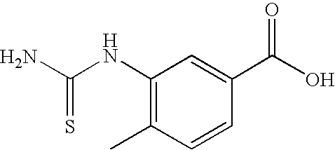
C1(NC(N)=S)=C(C)C=CC(C(O)=O)=C1
